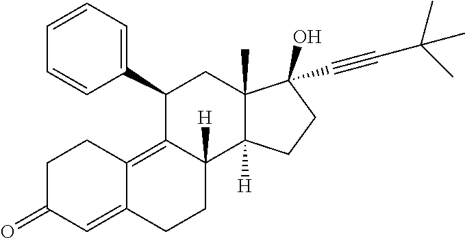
C1(C2=CC=CC=C2)C2=C3C(=CC(=O)CC3)CCC2([H])C2([H])C(C)(C1)C(C#CC(C)(C)C)(O)CC2
